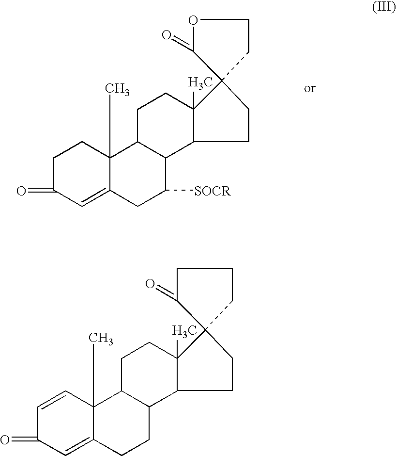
C1C(=O)C=C2C(C)(C1)C1C(C([SOCR])C2)C2C(C)(CC1)C1(CC2)C(=O)OCC1.C1=CC2(C)C(=CC1=O)CCC1C2CCC2(C)C1CCC21C(=O)CCC1
